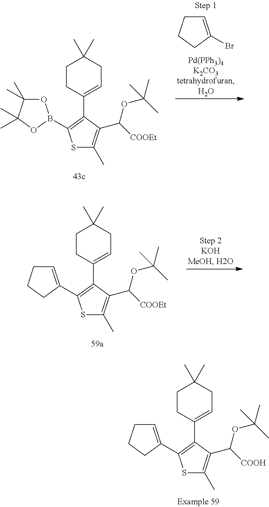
O1C(C)(C)C(C)(C)OB1C1=C(C2=CCC(C)(C)CC2)C(C(OC(C)(C)C)[COOEt])=C(C)S1.C1=C(Br)CCC1.C1=C(C2=C(C3=CCC(C)(C)CC3)C(C(OC(C)(C)C)[COOEt])=C(C)S2)CCC1.C1=C(C2=C(C3=CCC(C)(C)CC3)C(C(OC(C)(C)C)[COOH])=C(C)S2)CCC1
